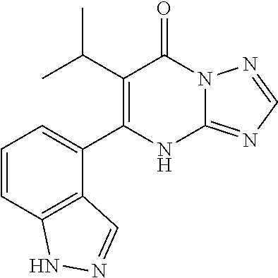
C12=NC=NN1C(=O)C(C(C)C)=C(C1=CC=CC3=C1C=NN3)N2
